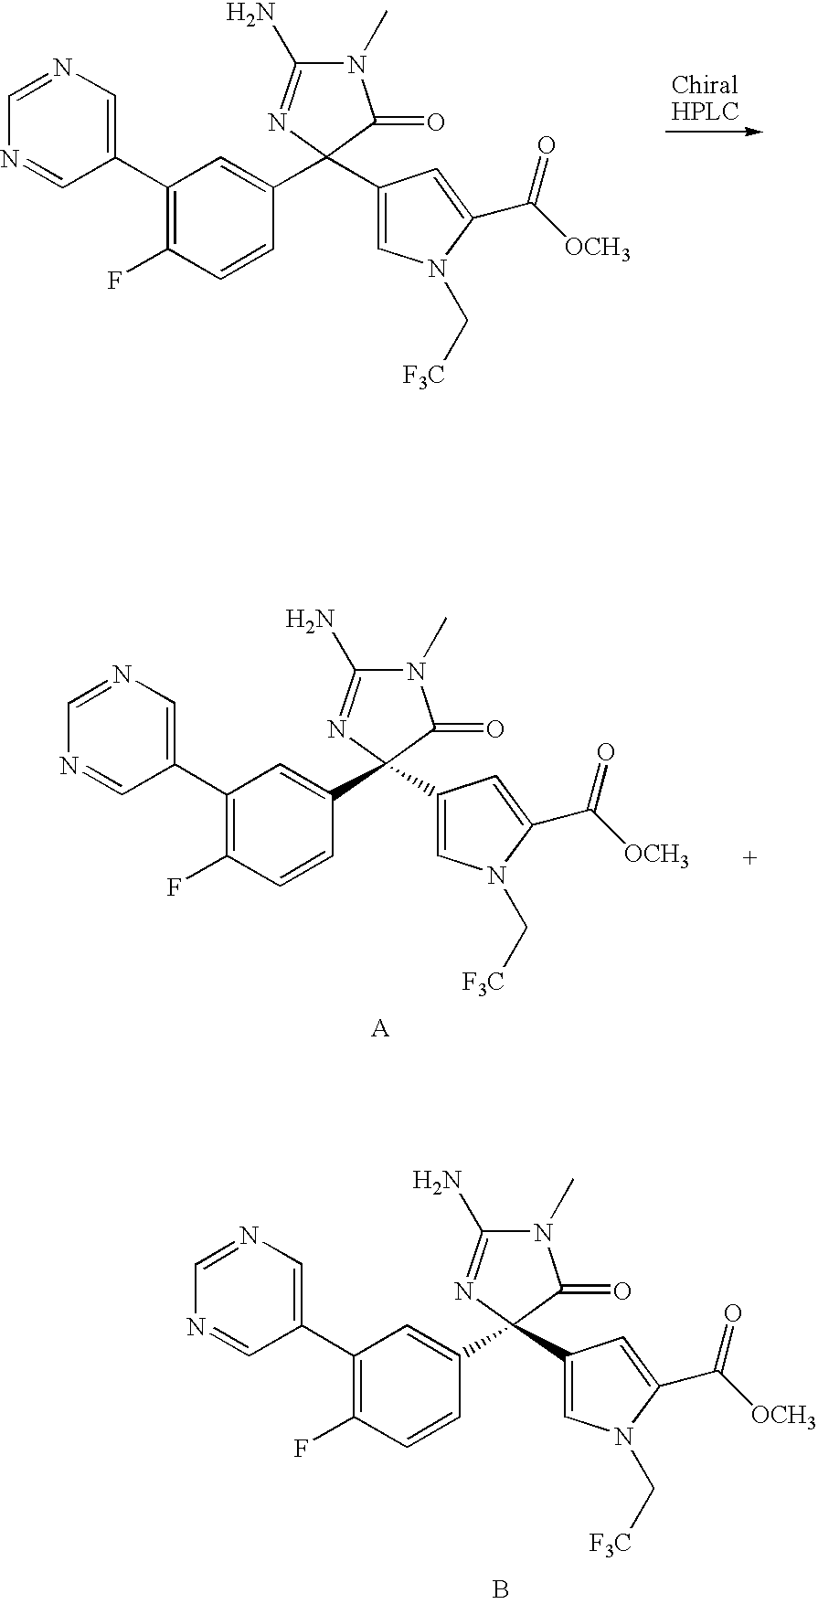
N1=CC(C2=C(F)C=CC(C3(C4=CN(C[F3C])C(C([OCH3])=O)=C4)N=C(N)N(C)C3=O)=C2)=CN=C1.N1=CC(C2=C(F)C=CC(C3(C4=CN(C[F3C])C(C([OCH3])=O)=C4)N=C(N)N(C)C3=O)=C2)=CN=C1.N1=CC(C2=C(F)C=CC(C3(C4=CN(C[F3C])C(C([OCH3])=O)=C4)N=C(N)N(C)C3=O)=C2)=CN=C1.B
